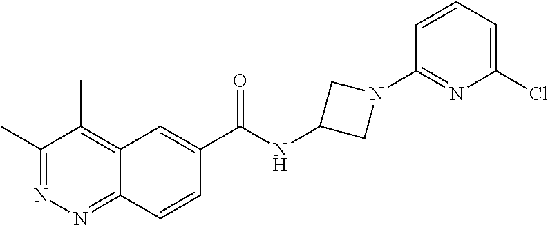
C1(C)=NN=C2C(=C1C)C=C(C(NC1CN(C3=NC(Cl)=CC=C3)C1)=O)C=C2
